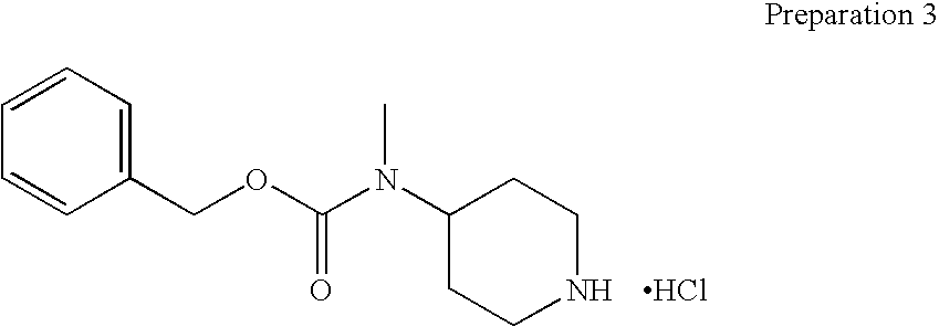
C1(COC(N(C2CCNCC2)C)=O)=CC=CC=C1.Cl
